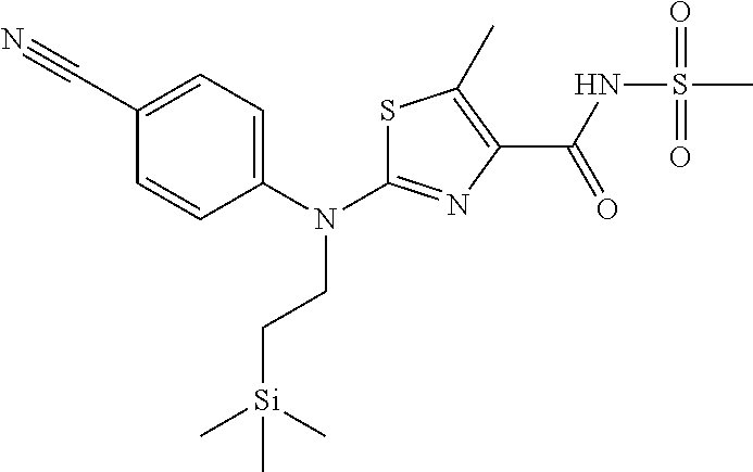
S1C(N(C2=CC=C(C#N)C=C2)CC[Si](C)(C)C)=NC(C(NS(C)(=O)=O)=O)=C1C
